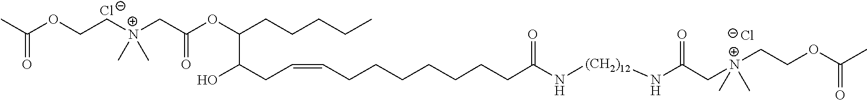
[Cl-].CC(OCC[N+](CC(OC(CCCCC)C(CC=CCCCCCCCC(N[(CH2)12]NC(=O)C[N+](CCOC(C)=O)(C)C)=O)O)=O)(C)C)=O.[Cl-]
